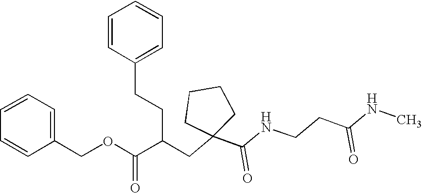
C1=CC(CCC(C(OCC2=CC=CC=C2)=O)CC2(C(NCCC(NC)=O)=O)CCCC2)=CC=C1
